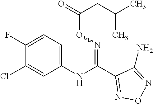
C1(C(NC2=CC=C(F)C(Cl)=C2)=NOC(=O)CC(C)C)=NON=C1N
